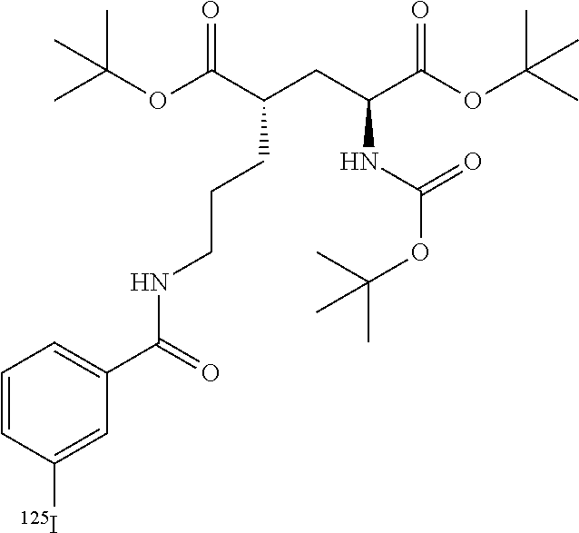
N(CCCC(CC(C(OC(C)(C)C)=O)NC(OC(C)(C)C)=O)C(OC(C)(C)C)=O)C(C1=CC=CC([125I])=C1)=O
